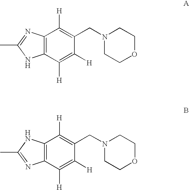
C12=C(N=C(C)N1)C([H])=C(CN1CCOCC1)C([H])=C2[H].C12=C(NC(C)=N1)C([H])=C(CN1CCOCC1)C([H])=C2[H]
